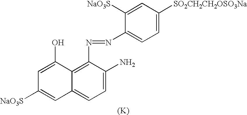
[(K)].C12=C(N=NC3=CC=C([SO2CH2CH2OSO3Na])C=C3[NaO3S])C(N)=CC=C1C=C([NaO3S])C=C2O
